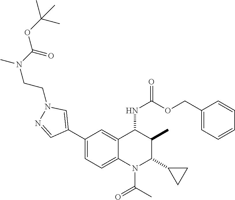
C1(C2=CN(CCN(C(OC(C)(C)C)=O)C)N=C2)=CC=C2C(=C1)C(NC(=O)OCC1=CC=CC=C1)C(C)C(C1CC1)N2C(C)=O
